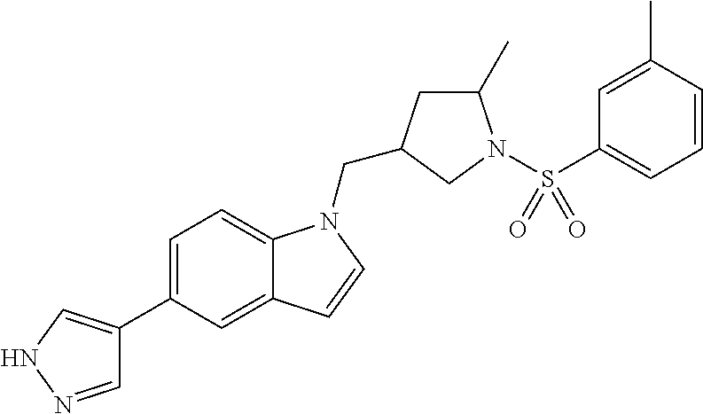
C1=NNC=C1C1=CC=C2C(=C1)C=CN2CC1CC(C)N(S(C2=CC=CC(C)=C2)(=O)=O)C1
